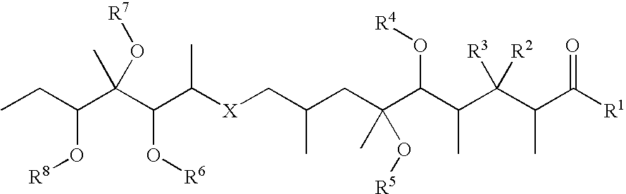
CCC(C(C(C([X]CC(CC(C(C(C(C(C)C([R1])=O)([R3])[R2])C)O[R4])(C)O[R5])C)C)O[R6])(C)O[R7])O[R8]
